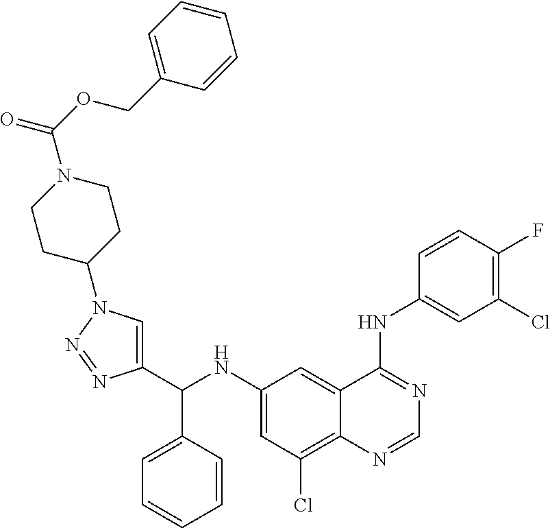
C1(C(NC2=CC(Cl)=C3C(=C2)C(NC2=CC(Cl)=C(F)C=C2)=NC=N3)C2=CC=CC=C2)=CN(C2CCN(C(=O)OCC3=CC=CC=C3)CC2)N=N1
